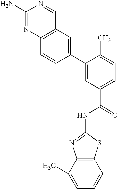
C12=C(N=C(N)N=C1)C=CC(C1=CC(C(=O)NC3=NC4=C(S3)C=CC=C4C)=CC=C1C)=C2
